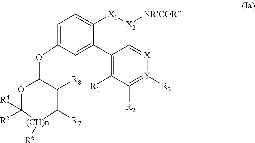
C1=C(OC2OC([R5])([R4])[(CH)n]([R6])C([R7])C2[R8])C=C(C2=C([R1])C([R2])=[Y]([R3])[X]=C2)C([X1][X2][NRCOR])=C1
